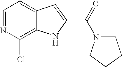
C1=NC(Cl)=C2C(=C1)C=C(C(=O)N1CCCC1)N2
